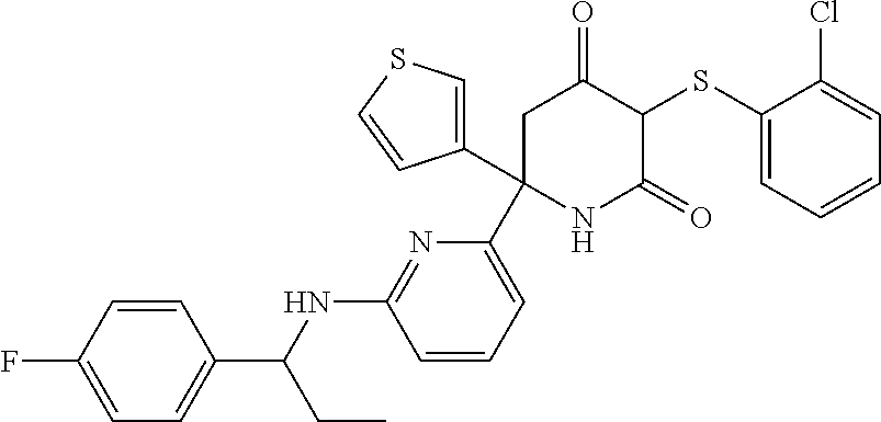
C1(SC2C(=O)CC(C3=CC=CC(NC(C4=CC=C(F)C=C4)CC)=N3)(C3=CSC=C3)NC2=O)=CC=CC=C1Cl
